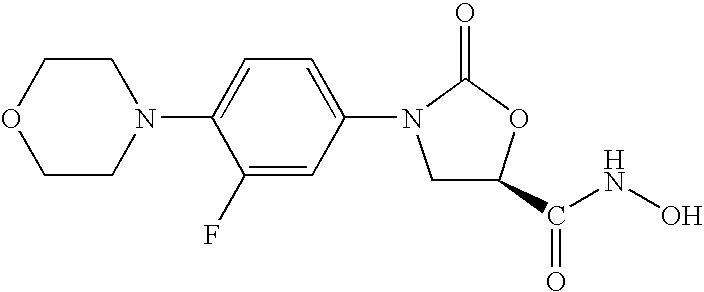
C1OCCN(C2=CC=C(N3CC(C(NO)=O)OC3=O)C=C2F)C1
